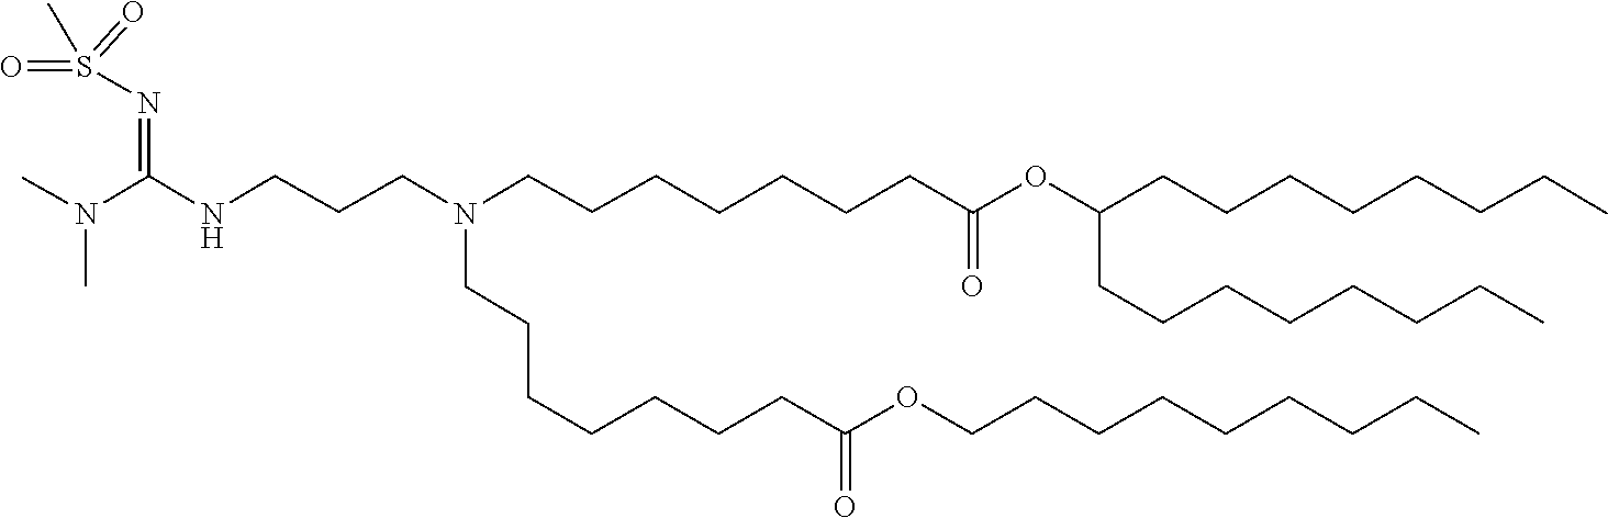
C(CC)CCCCCCOC(CCCCCCCN(CCCCCCCC(=O)OC(CCCCCCCC)CCCCCCCC)CCCNC(N(C)C)=NS(=O)(=O)C)=O
